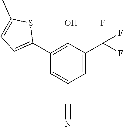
C1(C2=C(O)C(C(F)(F)F)=CC(C#N)=C2)=CC=C(C)S1
